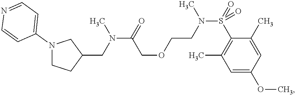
N(C(=O)COCCN(S(=O)(C1=C(C)C=C(OC)C=C1C)=O)C)(CC1CN(C2=CC=NC=C2)CC1)C
